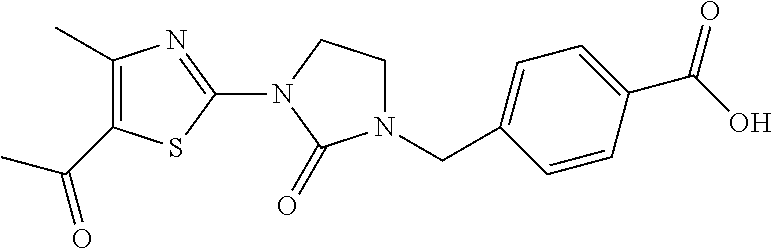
C1(C)=C(C(C)=O)SC(N2C(=O)N(CC3=CC=C(C(O)=O)C=C3)CC2)=N1
